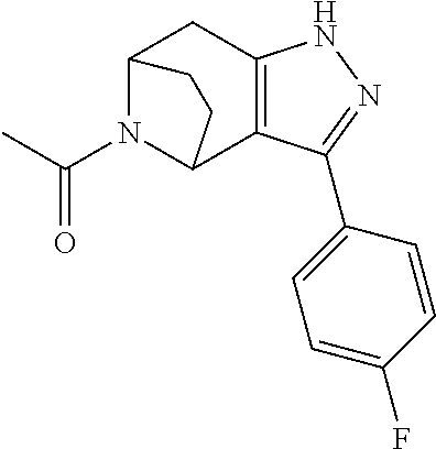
C12N(C(=O)C)C(C3=C(C1)NN=C3C1=CC=C(F)C=C1)CC2
